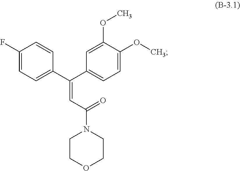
C1(F)=CC=C(C(C2=CC=C(OC)C(OC)=C2)=CC(N2CCOCC2)=O)C=C1
